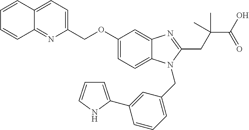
C1(COC2=CC=C3C(=C2)N=C(CC(C(O)=O)(C)C)N3CC2=CC=CC(C3=CC=CN3)=C2)=CC=C2C(=N1)C=CC=C2
